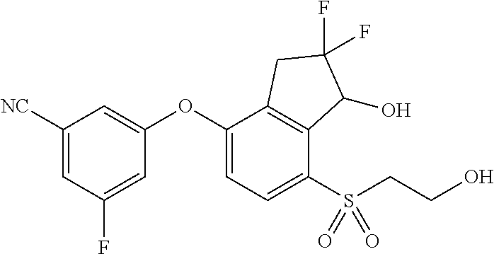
C1([NC])=CC(F)=CC(OC2=CC=C(S(CCO)(=O)=O)C3=C2CC(F)(F)C3O)=C1
